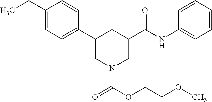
C1(CC)=CC=C(C2CN(C(OCCOC)=O)CC(C(NC3=CC=CC=C3)=O)C2)C=C1
